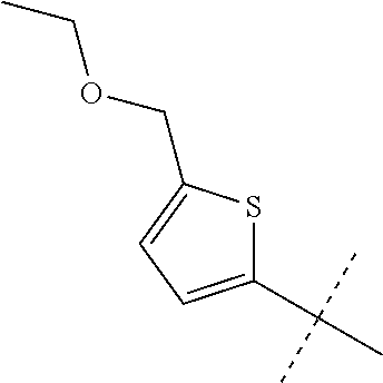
C1(C(C)(C)C)=CC=C(COCC)S1
